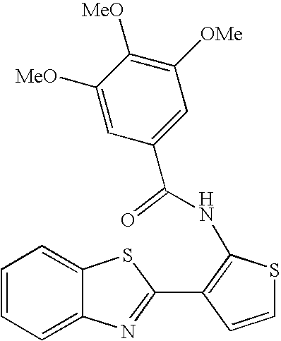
C1=CC=C2C(=C1)SC(C1=C(NC(C3=CC([OMe])=C([MeO])C([MeO])=C3)=O)SC=C1)=N2
